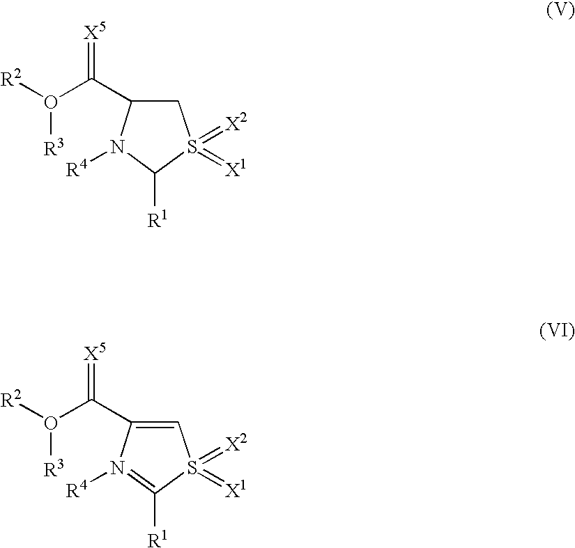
C1C(C(O([R2])[R3])=[X5])N([R4])C([R1])S1(=[X1])=[X2].C1=C(C(O([R2])[R3])=[X5])N([R4])=C([R1])S1(=[X1])=[X2]
